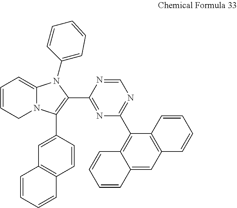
C12=C(C=CC(C3=C(C4=NC(C5=C6C(=CC7=C5C=CC=C7)C=CC=C6)=NC=N4)N(C4=CC=CC=C4)C4=CC=CCN43)=C1)C=CC=C2
